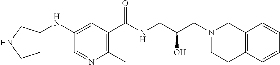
C1(C(NCC(CN2CC3=C(CC2)C=CC=C3)O)=O)=C(C)N=CC(NC2CCNC2)=C1
